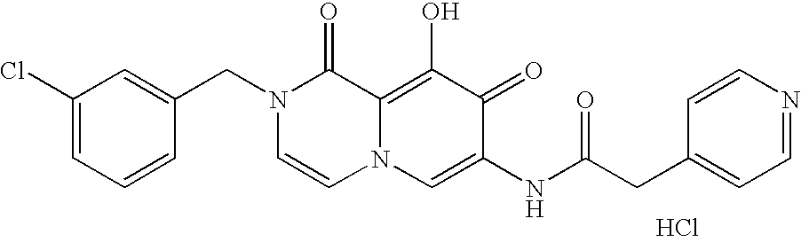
C1(Cl)=CC=CC(CN2C=CN3C(=C(O)C(=O)C(NC(CC4=CC=NC=C4)=O)=C3)C2=O)=C1.Cl
